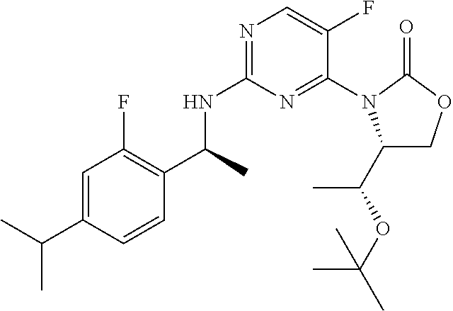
C(C)(NC1=NC=C(F)C(N2C(C(OC(C)(C)C)C)COC2=O)=N1)C1=C(F)C=C(C(C)C)C=C1
